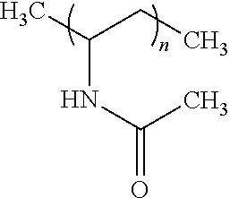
CC(CC)NC(C)=O
